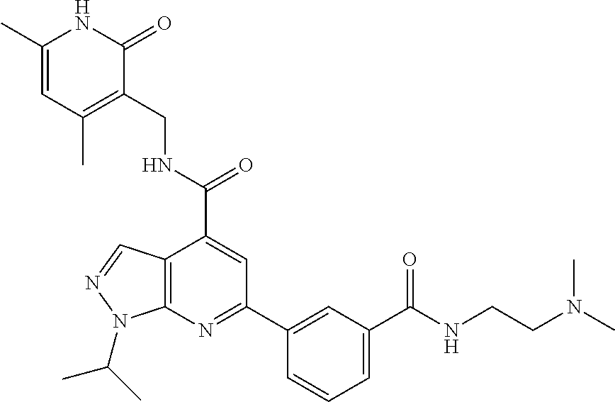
C1=C(C(NCC2=C(C)C=C(C)NC2=O)=O)C2=C(N=C1C1=CC(C(=O)NCCN(C)C)=CC=C1)N(C(C)C)N=C2
